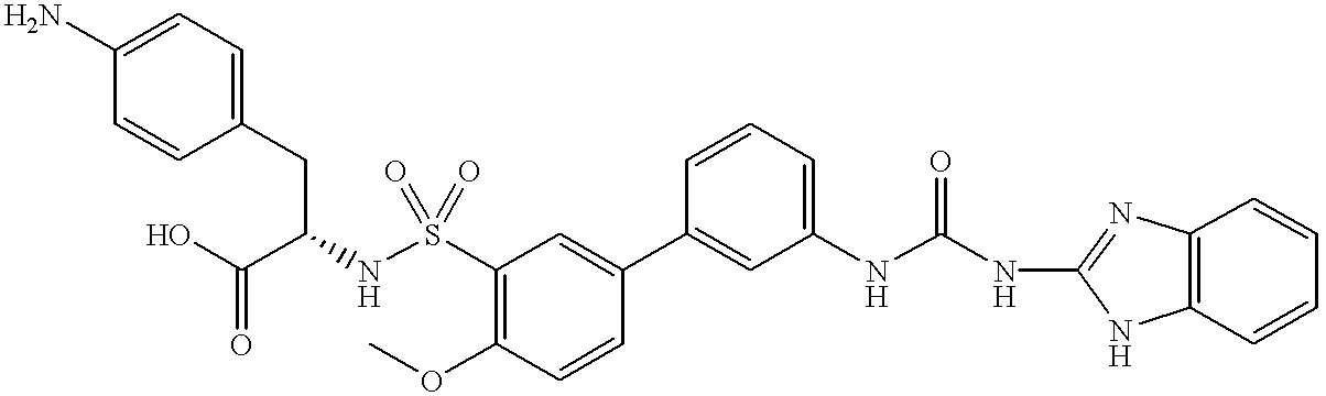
C1=C(N)C=CC(CC(NS(C2=C(OC)C=CC(C3=CC(NC(NC4=NC5=C(N4)C=CC=C5)=O)=CC=C3)=C2)(=O)=O)C(O)=O)=C1
